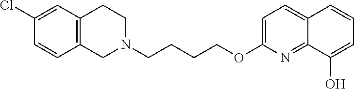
C1N(CCCCOC2=CC=C3C(=N2)C(O)=CC=C3)CCC2=C1C=CC(Cl)=C2
